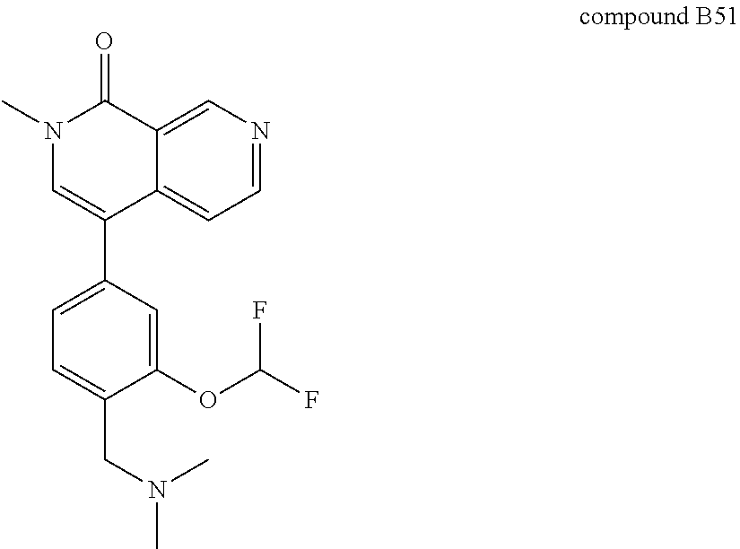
N1(C)C=C(C2=CC=C(CN(C)C)C(OC(F)F)=C2)C2=CC=NC=C2C1=O
